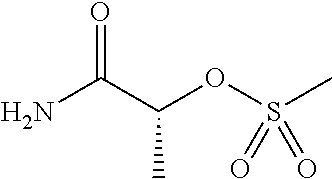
NC(C(OS(C)(=O)=O)C)=O
